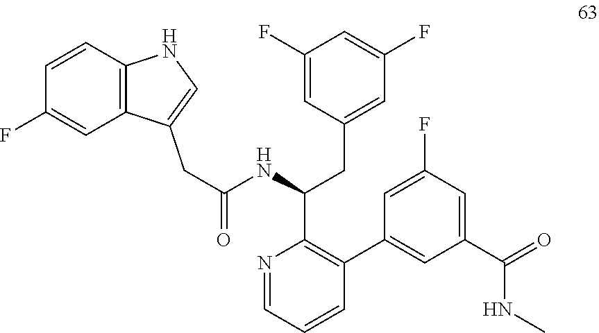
C(NC(C1=C(C2=CC(C(=O)NC)=CC(F)=C2)C=CC=N1)CC1=CC(F)=CC(F)=C1)(=O)CC1=CNC2=C1C=C(F)C=C2
